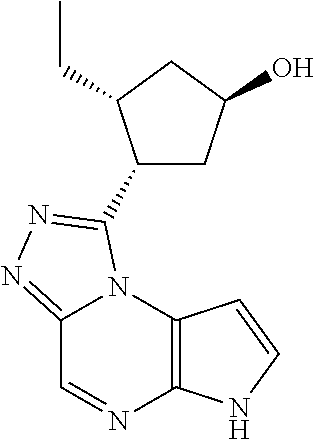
C12=NN=C(C3CC(O)CC3CC)N1C1=C(N=C2)NC=C1
